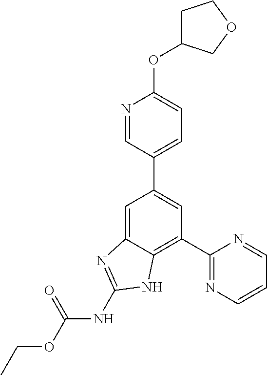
C1(C2=NC=CC=N2)=C2C(=CC(C3=CC=C(OC4CCOC4)N=C3)=C1)N=C(NC(OCC)=O)N2
